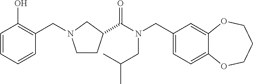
C1(CN(C(=O)C2CCN(CC3=C(O)C=CC=C3)C2)CC(C)C)=CC=C2C(=C1)OCCCO2
